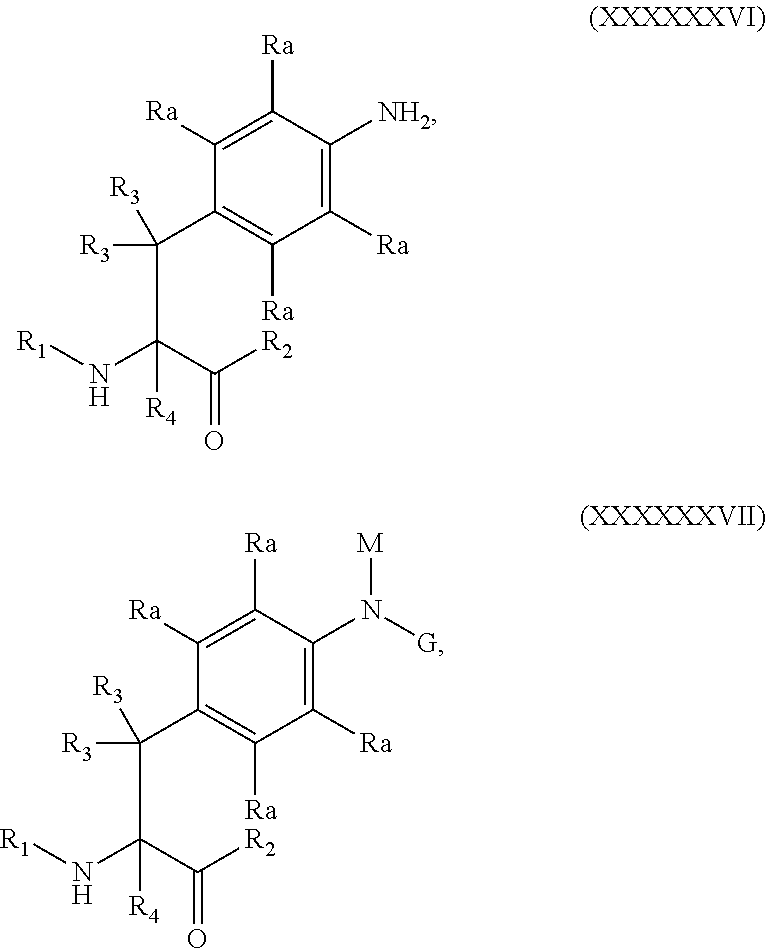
C1([Ra])=C([NH2])C([Ra])=C([Ra])C(C([R3])([R3])C(C([R2])=O)(N[R1])[R4])=C1[Ra].C1([Ra])=C(N([G])[M])C([Ra])=C([Ra])C(C([R3])([R3])C(C([R2])=O)(N[R1])[R4])=C1[Ra]
